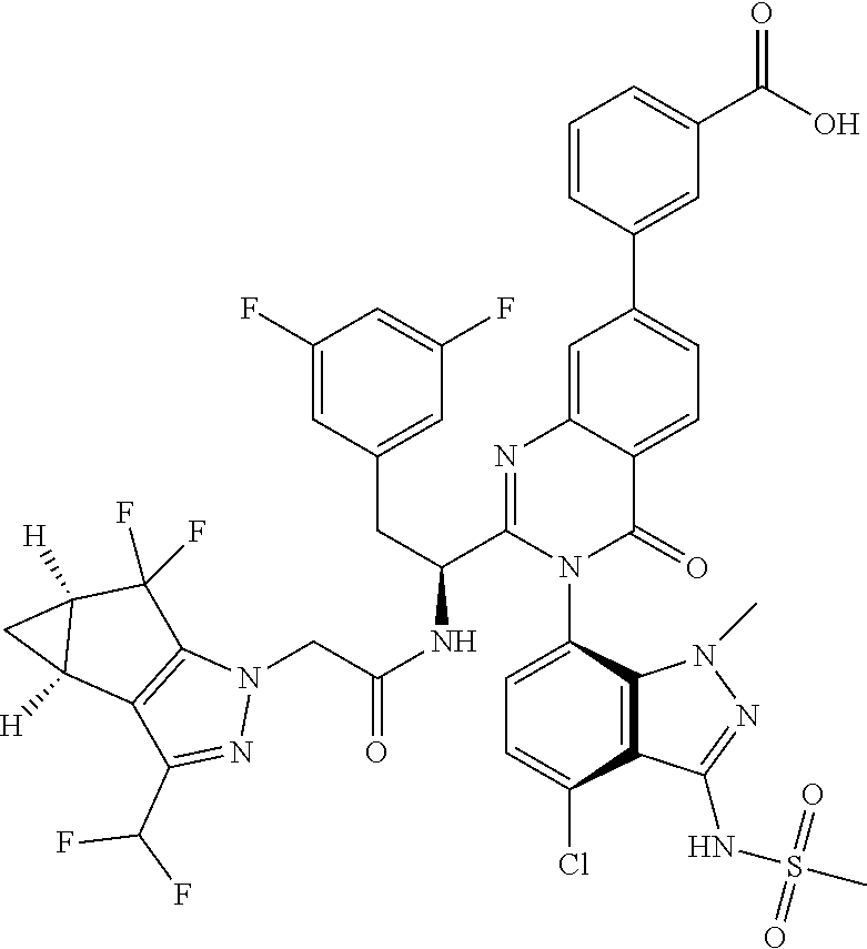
C1(F)=CC(CC(C2=NC3=CC(C4=CC(C(O)=O)=CC=C4)=CC=C3C(=O)N2C2=CC=C(Cl)C3=C2N(C)N=C3NS(C)(=O)=O)NC(CN2C3=C(C(C(F)F)=N2)C2([H])C([H])(C3(F)F)C2)=O)=CC(F)=C1
